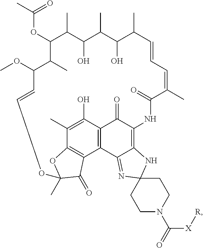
C12=C3C(O)=C(C)C4=C1C(=O)C(C)(O4)OC=CC(OC)C(C)C(OC(=O)C)C(C)C(O)C(C)C(O)C(C)C=CC=C(C)C(=O)NC(=C1C2=NC2(N1)CCN(C([X][R])=O)CC2)C3=O
